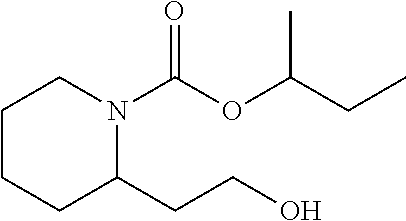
C1CCC(CCO)N(C(OC(CC)C)=O)C1
